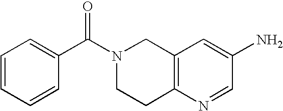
N1(C(C2=CC=CC=C2)=O)CCC2=C(C1)C=C(N)C=N2
